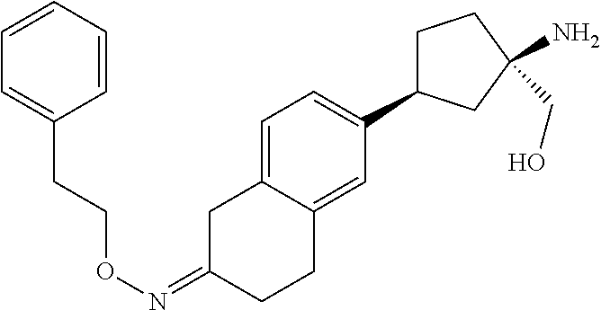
N(=C1CC2=CC=C(C3CCC(CO)(N)C3)C=C2CC1)OCCC1=CC=CC=C1
